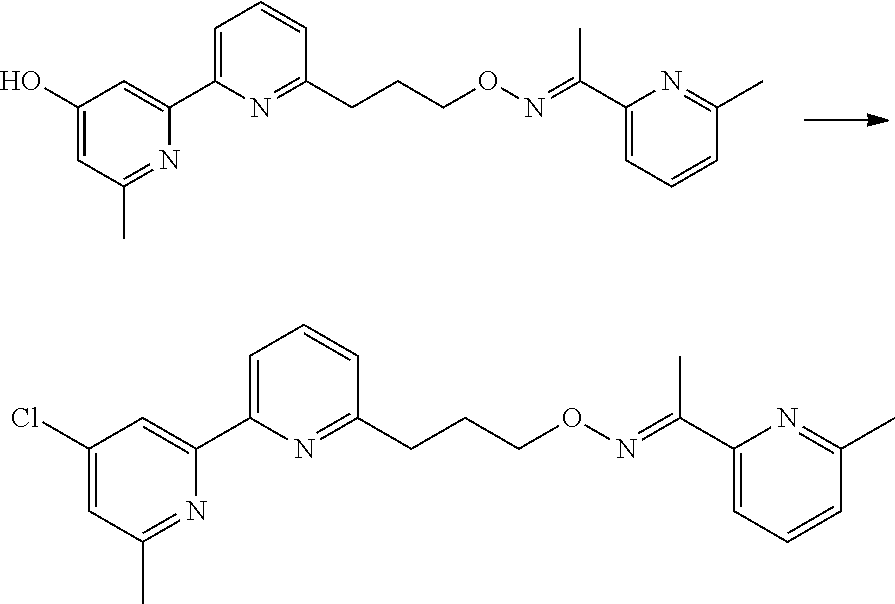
C(ON=C(C1=CC=CC(C)=N1)C)CCC1=NC(C2=CC(O)=CC(C)=N2)=CC=C1.C(ON=C(C1=CC=CC(C)=N1)C)CCC1=NC(C2=CC(Cl)=CC(C)=N2)=CC=C1
